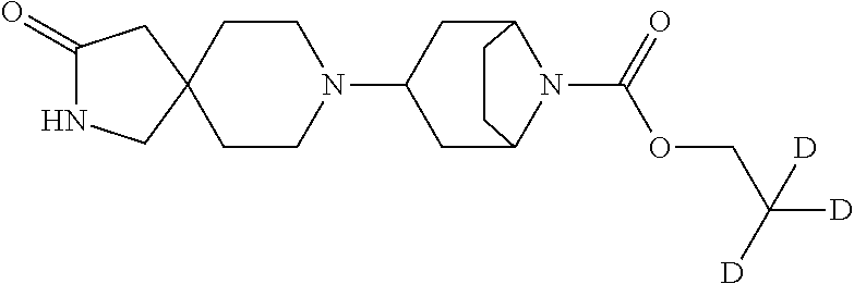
C1(=O)NCC2(C1)CCN(C1CC3N(C(OCC([D])([D])[D])=O)C(C1)CC3)CC2
